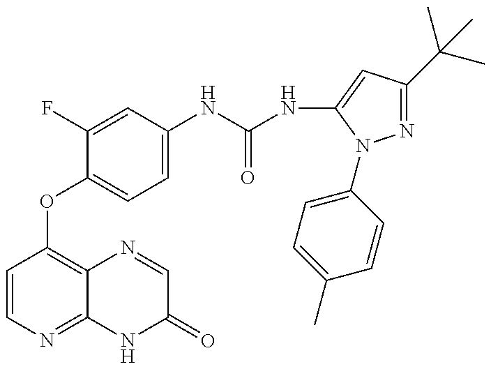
C1=CN=C2C(=C1OC1=CC=C(NC(=O)NC3=CC(C(C)(C)C)=NN3C3=CC=C(C)C=C3)C=C1F)N=CC(=O)N2
